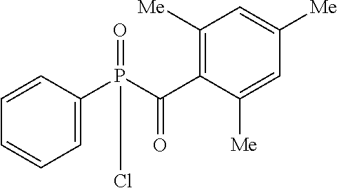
O=P(C(C1=C([Me])C=C([Me])C=C1[Me])=O)(C1=CC=CC=C1)Cl
